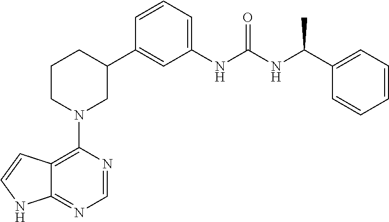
C12=C(N3CC(C4=CC(NC(NC(C5=CC=CC=C5)C)=O)=CC=C4)CCC3)N=CN=C1NC=C2
